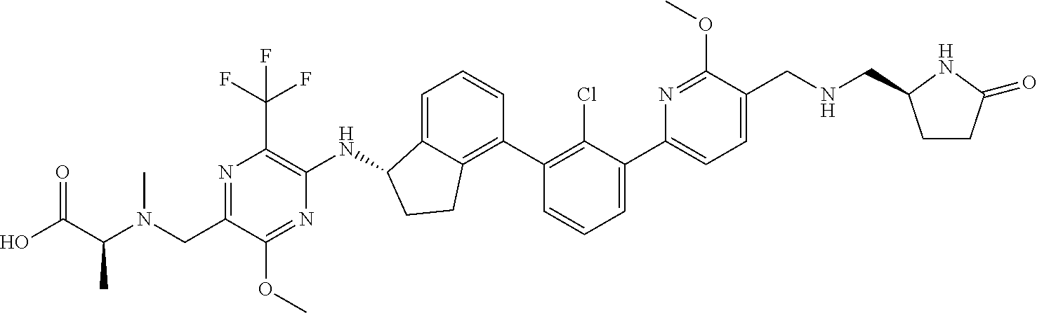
C1(CN(C(C(O)=O)C)C)=NC(C(F)(F)F)=C(NC2C3=CC=CC(C4=C(Cl)C(C5=CC=C(CNCC6CCC(=O)N6)C(OC)=N5)=CC=C4)=C3CC2)N=C1OC
